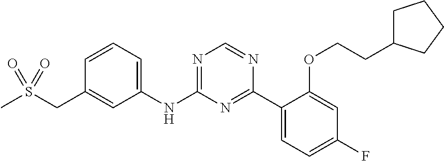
S(CC1=CC(NC2=NC=NC(C3=CC=C(F)C=C3OCCC3CCCC3)=N2)=CC=C1)(C)(=O)=O
